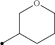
C1COCC(C)C1
